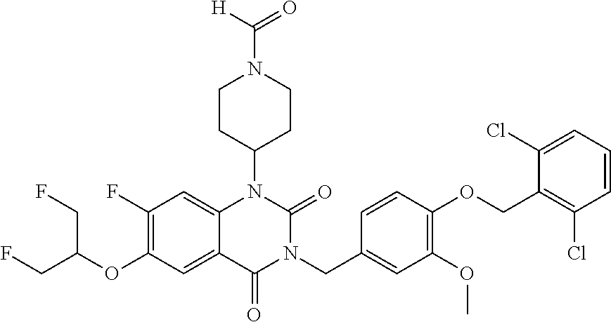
C12=CC(F)=C(OC(CF)CF)C=C1C(=O)N(CC1=CC(OC)=C(OCC3=C(Cl)C=CC=C3Cl)C=C1)C(=O)N2C1CCN(C([H])=O)CC1
